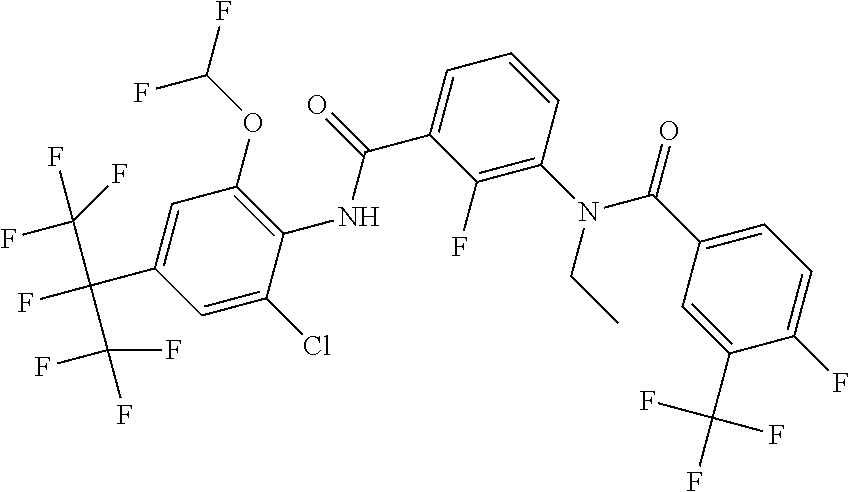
C1(C(F)(F)F)=CC(C(=O)N(C2=C(F)C(C(=O)NC3=C(OC(F)F)C=C(C(C(F)(F)F)(C(F)(F)F)F)C=C3Cl)=CC=C2)CC)=CC=C1F
